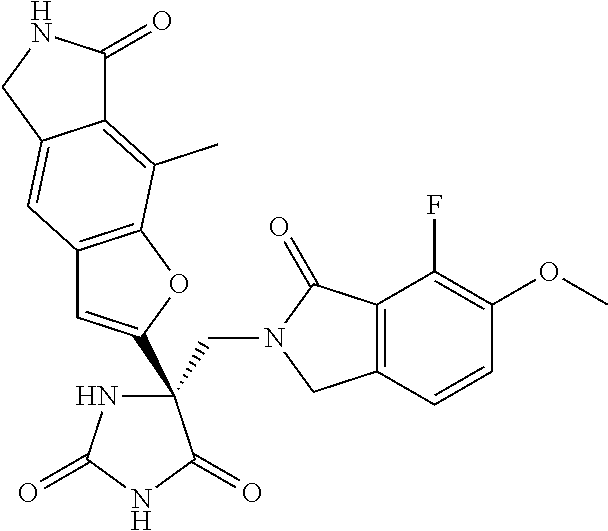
C(C1(C2=CC3=C(O2)C(C)=C2C(=C3)CNC2=O)NC(=O)NC1=O)N1CC2=C(C1=O)C(F)=C(OC)C=C2
